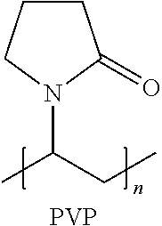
C1CC(=O)N(C(CC)C)C1.[PVP]
